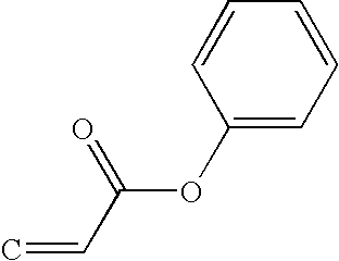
C1(OC(C=C)=O)=CC=CC=C1
